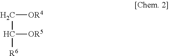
C([OR4])C([OR5])[R6]
